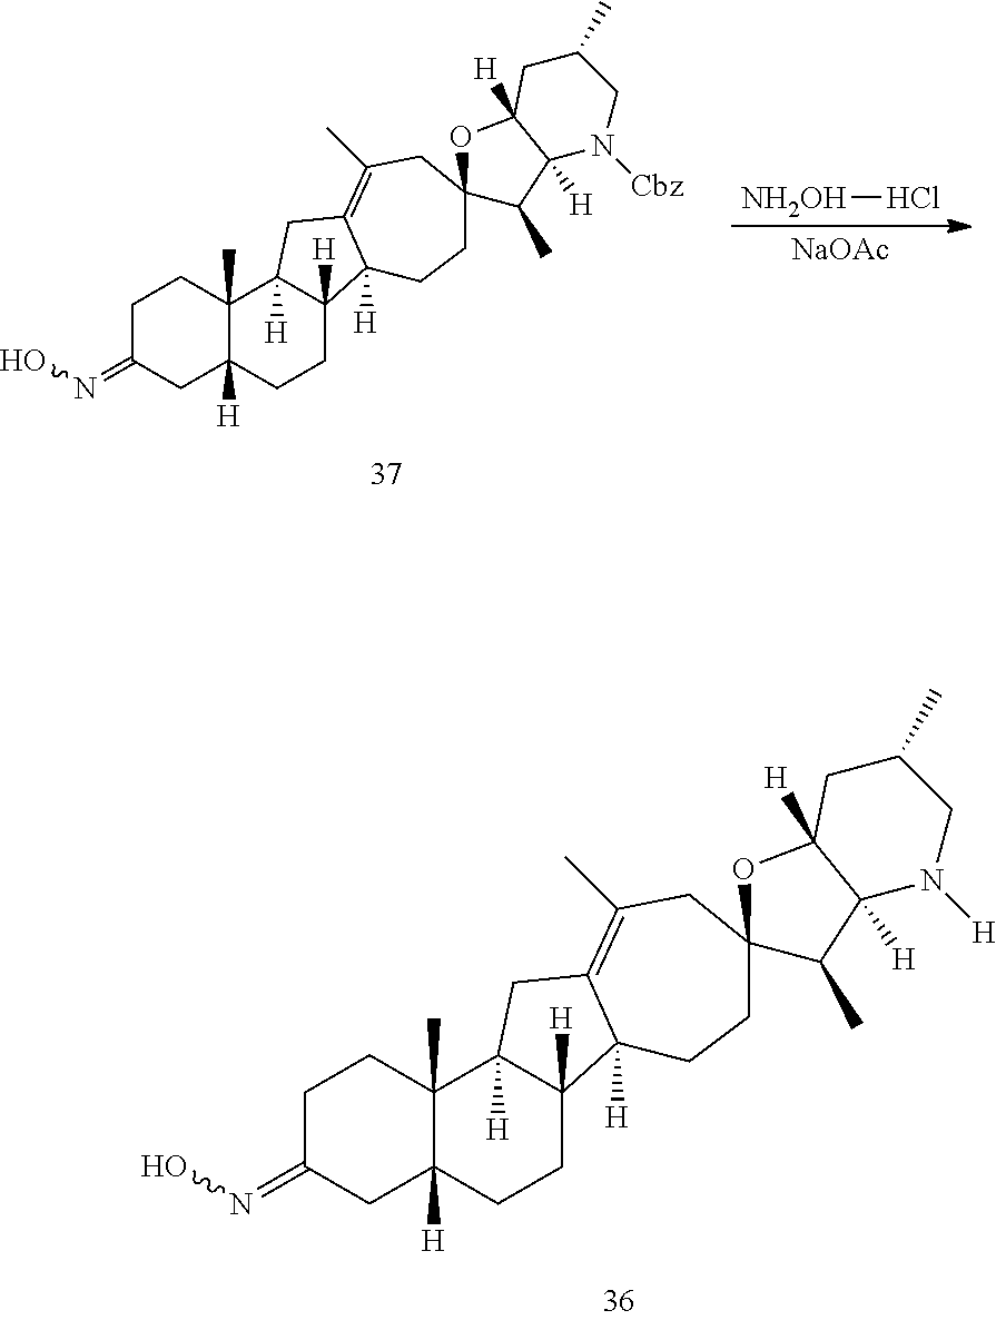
C1C(=NO)CC2([H])C(C)(C1)C1([H])C([H])(CC2)C2([H])C(=C(C)CC3(CC2)C(C)C2([H])C([H])(O3)CC(C)CN2[H])C1.[NH2OH]Cl.[NaOAc].C1C(=NO)CC2([H])C(C)(C1)C1([H])C([H])(CC2)C2([H])C(=C(C)CC3(CC2)C(C)C2([H])C([H])(O3)CC(C)CN2[Cbz])C1
